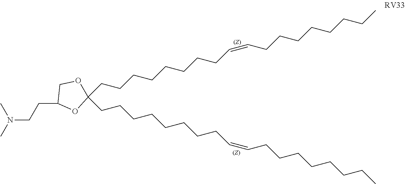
C(CCCCCCCC=CCCCCCCCC)C1(CCCCCCCCC=CCCCCCCCC)OCC(CCN(C)C)O1
